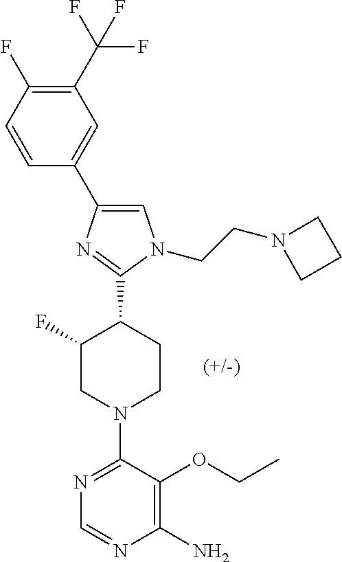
C1(C(F)(F)F)=C(F)C=CC(C2=CN(CCN3CCC3)C(C3C(F)CN(C4=NC=NC(N)=C4OCC)CC3)=N2)=C1
